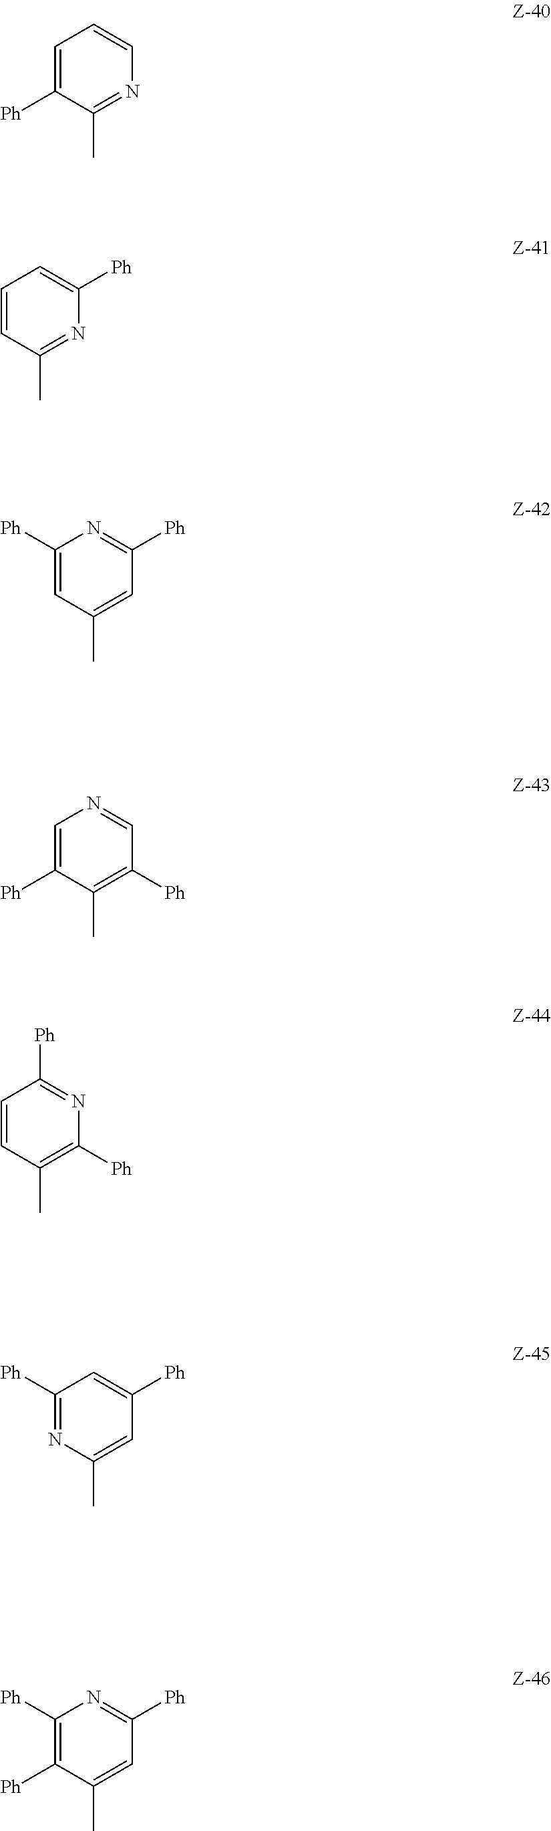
C1(C)=NC=CC=C1[Ph].C1(C)=NC([Ph])=CC=C1.C1(C)=CC([Ph])=NC([Ph])=C1.C1(C)=C([Ph])C=NC=C1[Ph].C1=CC(C)=C([Ph])N=C1[Ph].C1([Ph])=NC(C)=CC([Ph])=C1.C1([Ph])=C([Ph])C(C)=CC([Ph])=N1
